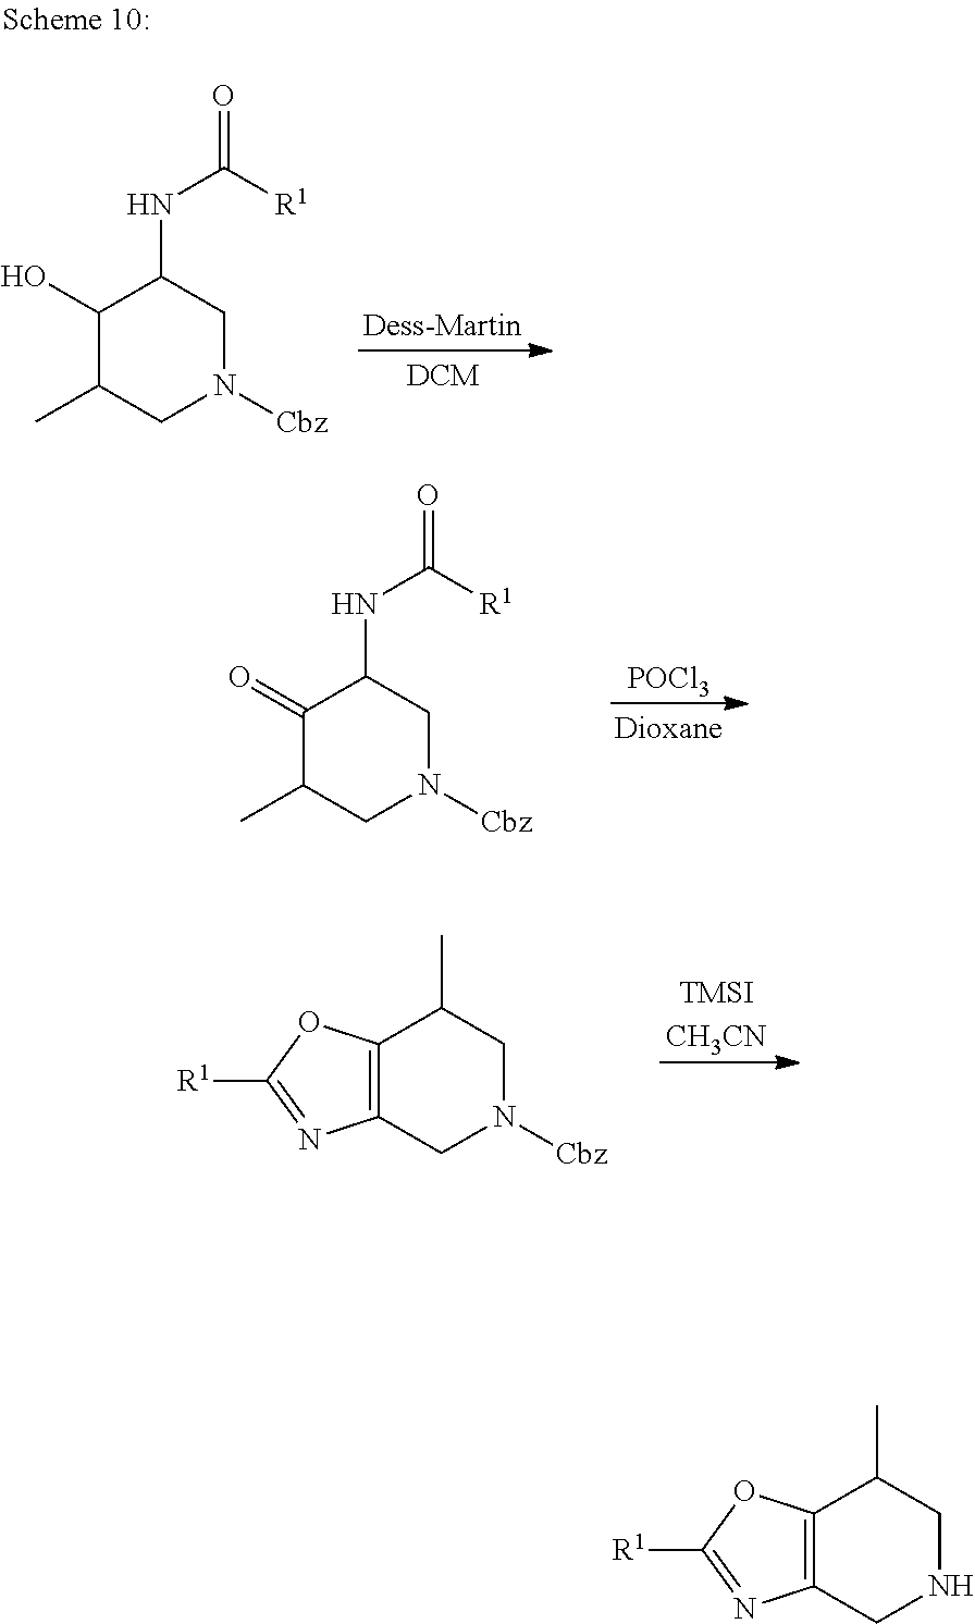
C12=C(CNCC1C)N=C([R1])O2.C1(O)C(C)CN([Cbz])CC1NC([R1])=O.[POCl3].C1(=O)C(C)CN([Cbz])CC1NC([R1])=O.C12=C(CN([Cbz])CC1C)N=C([R1])O2.[TMSICH3CN]
